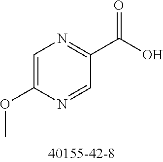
C1=C(OC)N=CC(C(O)=O)=N1
